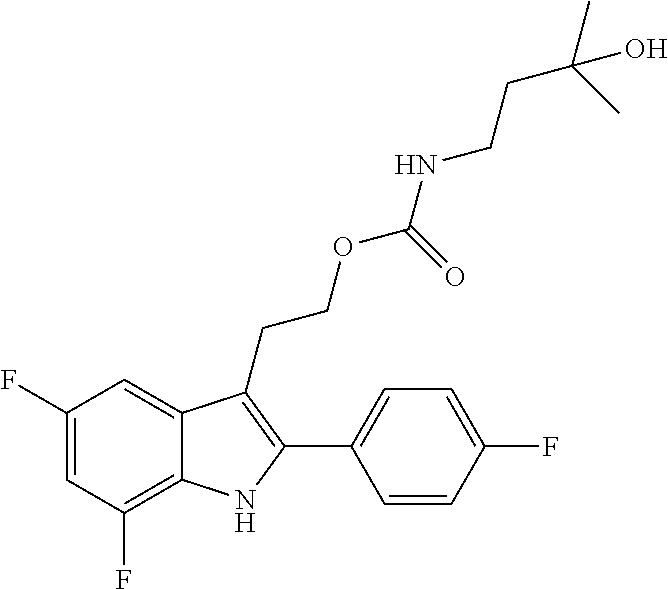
C1(F)=C2C(=CC(F)=C1)C(CCOC(NCCC(C)(O)C)=O)=C(C1=CC=C(F)C=C1)N2
